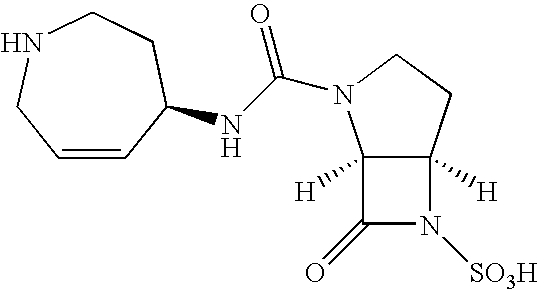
C12([H])C([H])(CCN1C(NC1C=CCNCC1)=O)N([SO3H])C2=O
